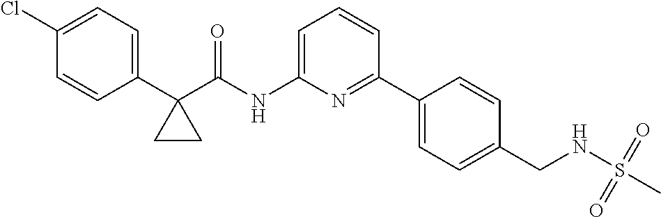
C1(Cl)=CC=C(C2(C(NC3=CC=CC(C4=CC=C(CNS(C)(=O)=O)C=C4)=N3)=O)CC2)C=C1
